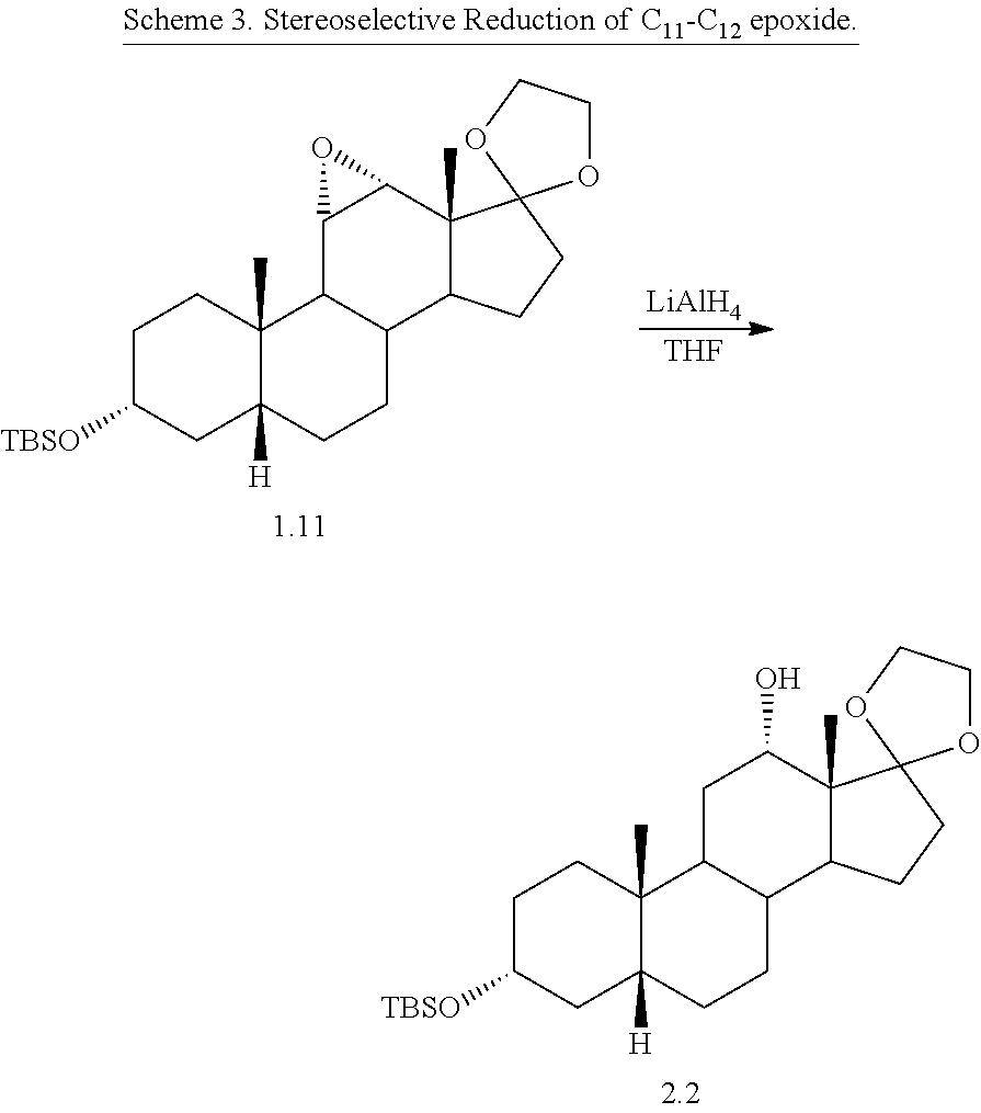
C1C([TBSO])CC2([H])C(C)(C1)C1C(CC2)C2C(C)(C(O)C1)C1(CC2)OCCO1.C1C([TBSO])CC2([H])C(C)(C1)C1C(CC2)C2C(C)(C3C1O3)C1(CC2)OCCO1.[LiAlH4].[THF]
